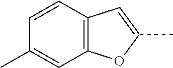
C12=C(C=CC(C)=C1)C=C(C)O2
